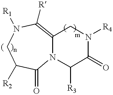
C12=C([R])N([R1])CC([R2])C(=O)N1C([R3])C(=O)N([R4])C2
